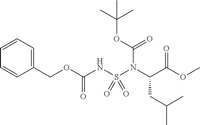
C(C(C)C)C(C(OC)=O)N(S(NC(OCC1=CC=CC=C1)=O)(=O)=O)C(OC(C)(C)C)=O
